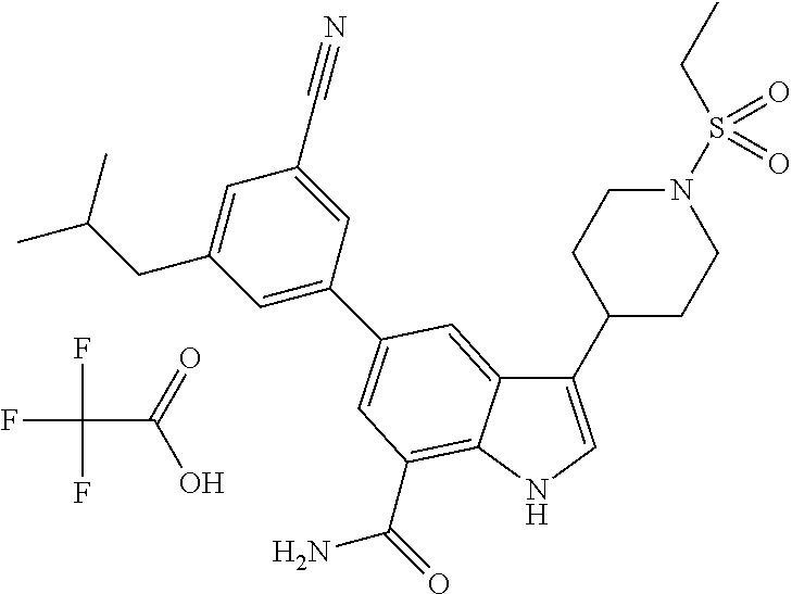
FC(F)(F)C(=O)O.C1(C2CCN(S(CC)(=O)=O)CC2)=CNC2=C(C(N)=O)C=C(C3=CC(CC(C)C)=CC(C#N)=C3)C=C12
